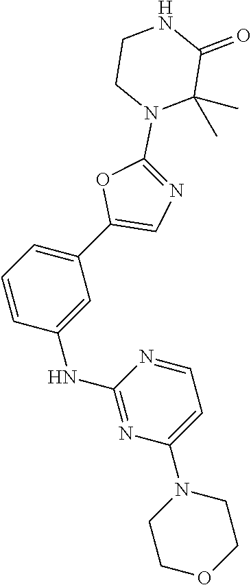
C1=CC(NC2=NC(N3CCOCC3)=CC=N2)=CC(C2=CN=C(N3C(C)(C)C(=O)NCC3)O2)=C1
